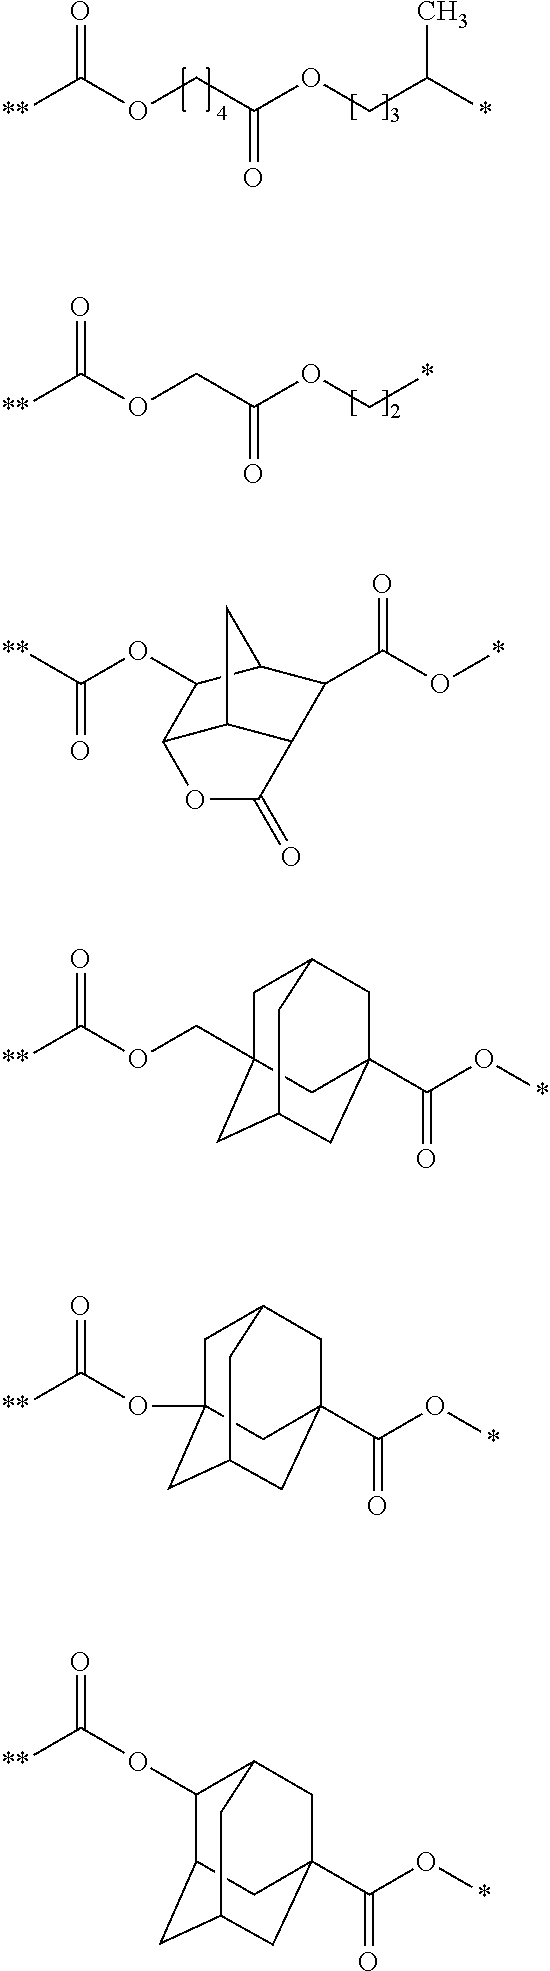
[**]C(OCC(OCC(*)C)=O)=O.[**]C(OCC(OC*)=O)=O.C12C3C(C(=O)O1)C(C(O*)=O)C(C3)C2OC([**])=O.C1C2CC3(C(O*)=O)CC(CC1(COC([**])=O)C3)C2.C1C2CC3(C(O*)=O)CC(CC1(OC([**])=O)C3)C2.C1(OC([**])=O)C2CC3(C(O*)=O)CC(CC1C3)C2
